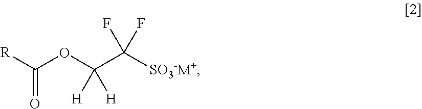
C(OC(C([SO3-M+])(F)F)([H])[H])([R])=O
